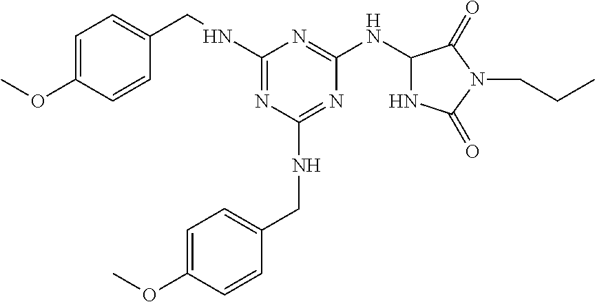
C1=C(OC)C=CC(CNC2=NC(NCC3=CC=C(OC)C=C3)=NC(NC3NC(=O)N(CCC)C3=O)=N2)=C1
